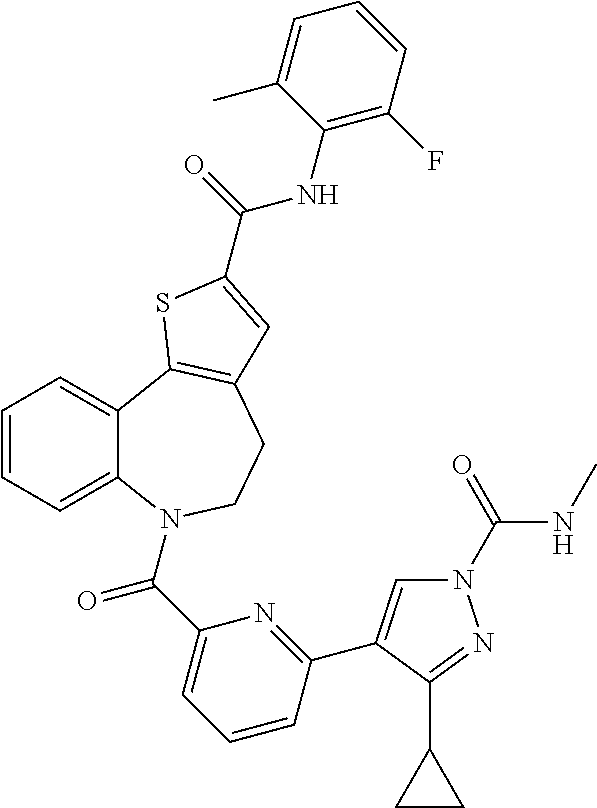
N1(C(NC)=O)C=C(C2=NC(C(=O)N3C4=CC=CC=C4C4=C(CC3)C=C(C(=O)NC3=C(F)C=CC=C3C)S4)=CC=C2)C(C2CC2)=N1
